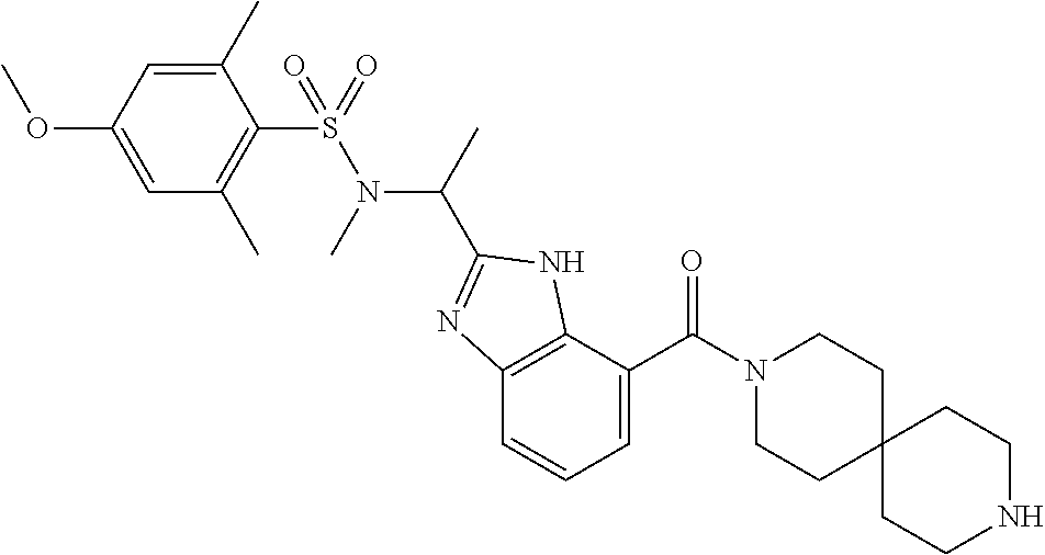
C1(C)=CC(OC)=CC(C)=C1S(N(C(C1=NC2=C(N1)C(C(=O)N1CCC3(CC1)CCNCC3)=CC=C2)C)C)(=O)=O
